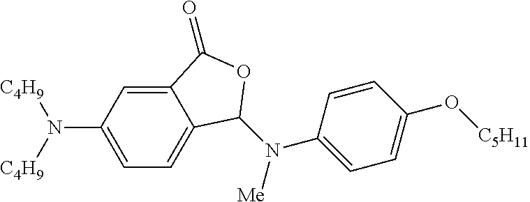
C1=C(N([C4H9])[C4H9])C=C2C(=C1)C(N(C1=CC=C(O[C5H11])C=C1)[Me])OC2=O
